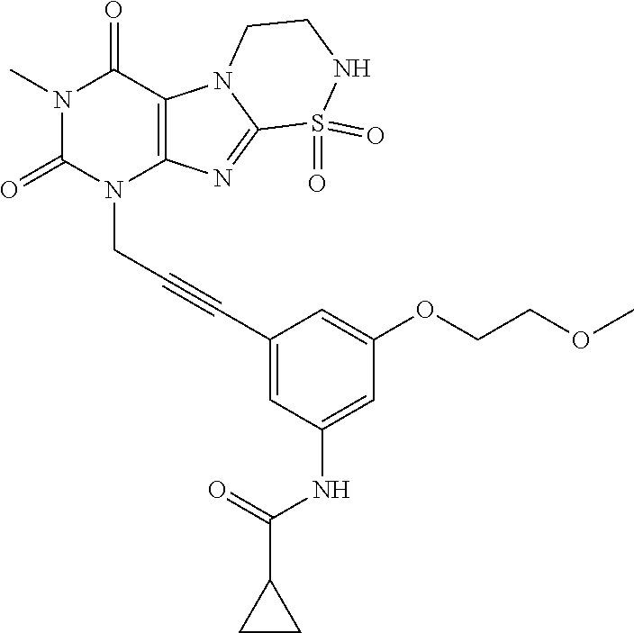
N1(C)C(=O)N(CC#CC2=CC(NC(C3CC3)=O)=CC(OCCOC)=C2)C2=C(C1=O)N1C(=N2)S(=O)(=O)NCC1
